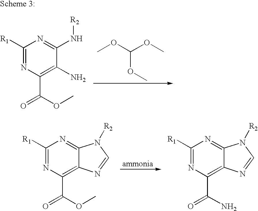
COC(OC)OC.C1([R1])=NC(C(=O)OC)=C(N)C(N[R2])=N1.C1([R1])=NC(C(=O)OC)=C2C(=N1)N([R2])C=N2.C1([R1])=NC(C(=O)N)=C2C(=N1)N([R2])C=N2
